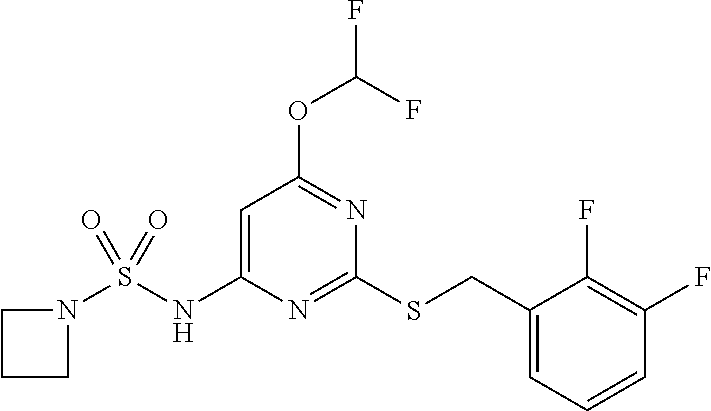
C1(CSC2=NC(NS(N3CCC3)(=O)=O)=CC(OC(F)F)=N2)=CC=CC(F)=C1F
